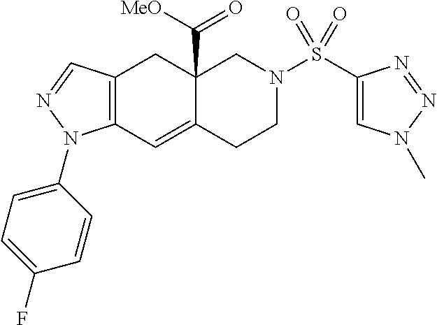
C12=C(C=NN1C1=CC=C(F)C=C1)CC1(C(=O)[MeO])C(=C2)CCN(S(C2=CN(C)N=N2)(=O)=O)C1
